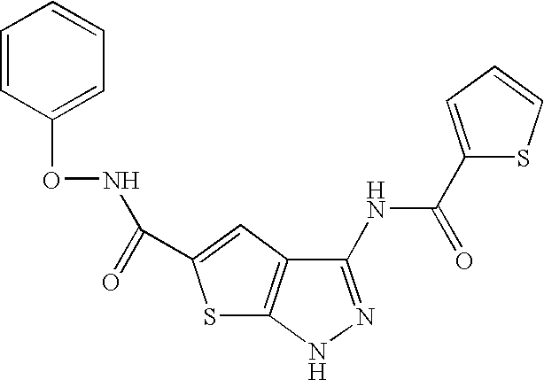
S1C2=C(C=C1C(=O)NOC1=CC=CC=C1)C(NC(=O)C1=CC=CS1)=NN2
